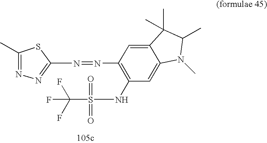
C12=CC(N=NC3=NN=C(C)S3)=C(NS(C(F)(F)F)(=O)=O)C=C1N(C)C(C)C2(C)C
